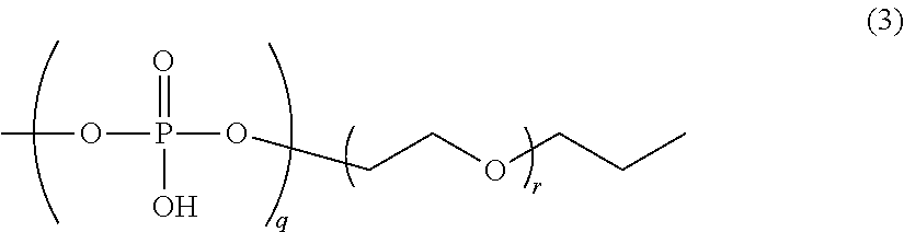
COP(OCCOCCC)(=O)O
